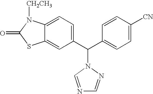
C1(C(C2=CC=C([CN])C=C2)N2N=CN=C2)=CC=C2C(=C1)SC(=O)N2[CH2CH3]
